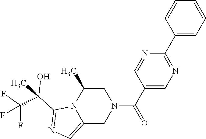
N1=CC(C(=O)N2CC(C)N3C(=CN=C3C(C)(C(F)(F)F)O)C2)=CN=C1C1=CC=CC=C1
